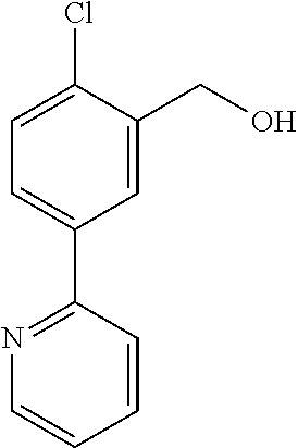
C1=C(CO)C(Cl)=CC=C1C1=NC=CC=C1
